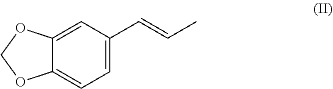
C12=CC(C=CC)=CC=C1OCO2
